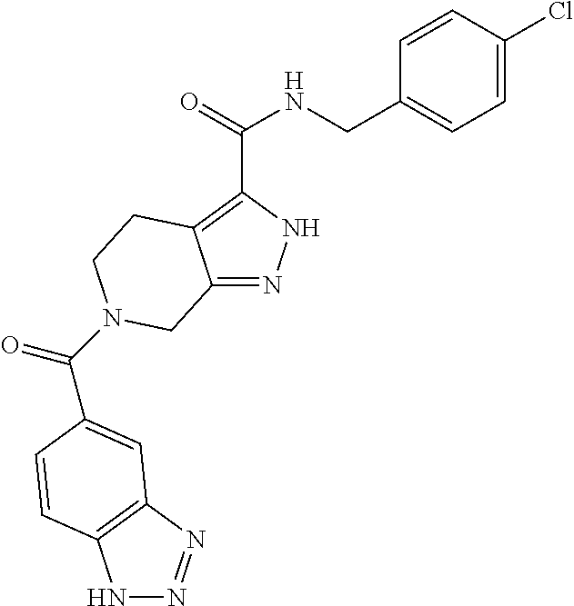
N1N=NC2=C1C=CC(C(=O)N1CCC3=C(C(=O)NCC4=CC=C(Cl)C=C4)NN=C3C1)=C2
